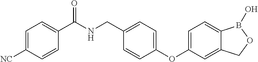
C1=C([NC])C=CC(C(NCC2=CC=C(OC3=CC=C4C(=C3)COB4O)C=C2)=O)=C1
